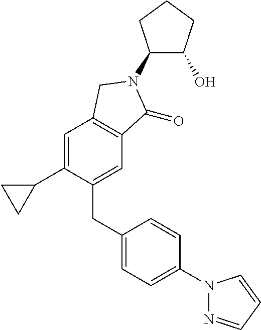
C1=C(C2CC2)C(CC2=CC=C(N3N=CC=C3)C=C2)=CC2=C1CN(C1C(O)CCC1)C2=O
